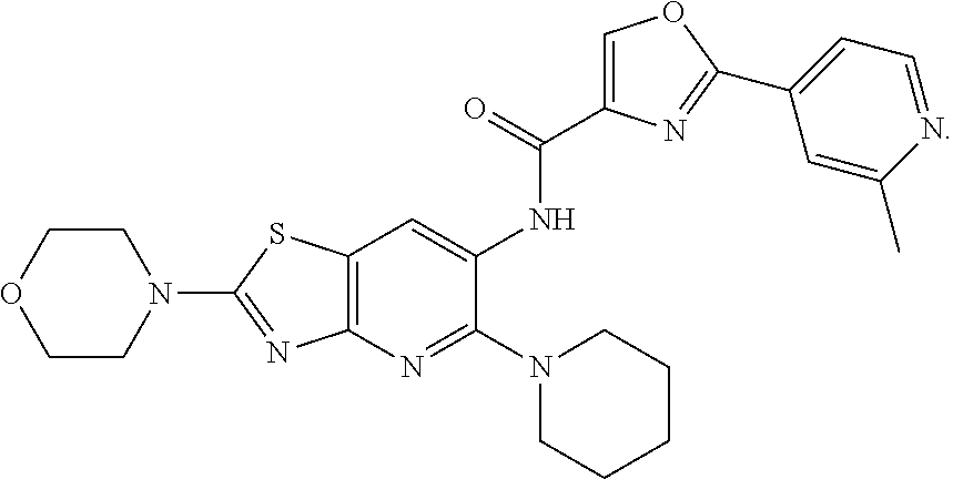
C1CN(C2=NC3=C(S2)C=C(NC(C2=COC(C4=CC=NC(C)=C4)=N2)=O)C(N2CCCCC2)=N3)CCO1
